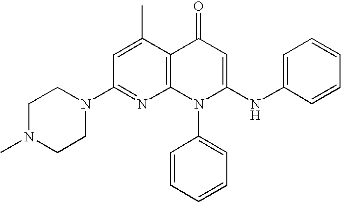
C1(N2CCN(C)CC2)=NC2=C(C(C)=C1)C(=O)C=C(NC1=CC=CC=C1)N2C1=CC=CC=C1
